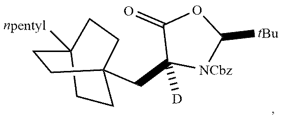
C1(=O)C(CC23CCC([npentyl])(CC2)CC3)([D])[NCbz]C([tBu])O1
